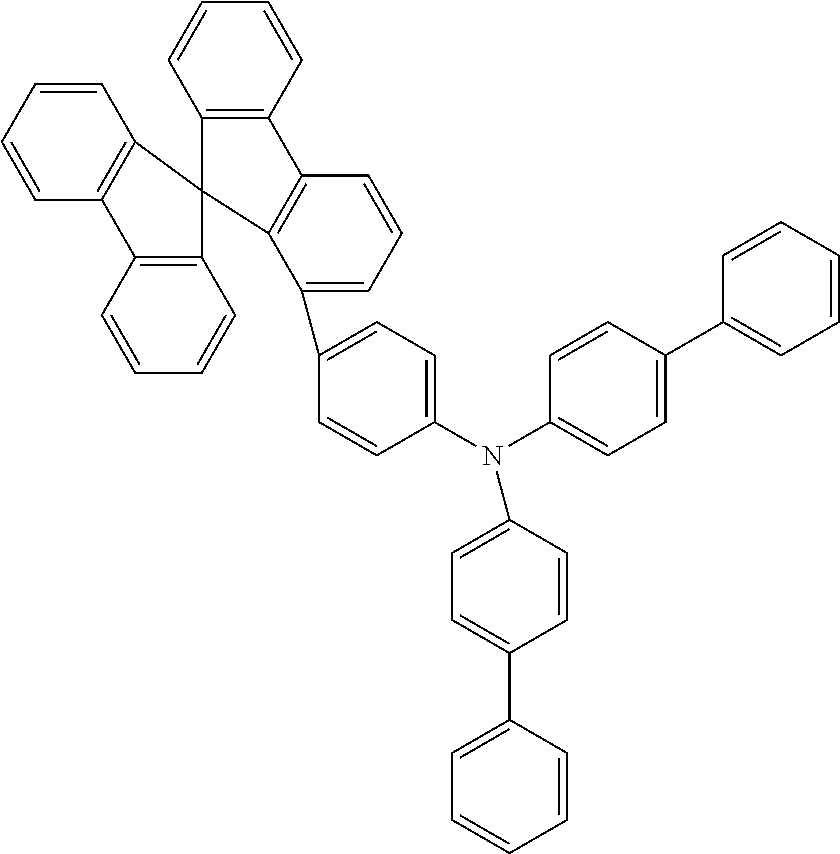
C1=CC=C(C2=CC=C(N(C3=CC=C(C4=CC=CC=C4)C=C3)C3=CC=C(C4=CC=CC=C4)C=C3)C=C2)C2=C1C1=C(C=CC=C1)C21C2=C(C=CC=C2)C2=C1C=CC=C2
